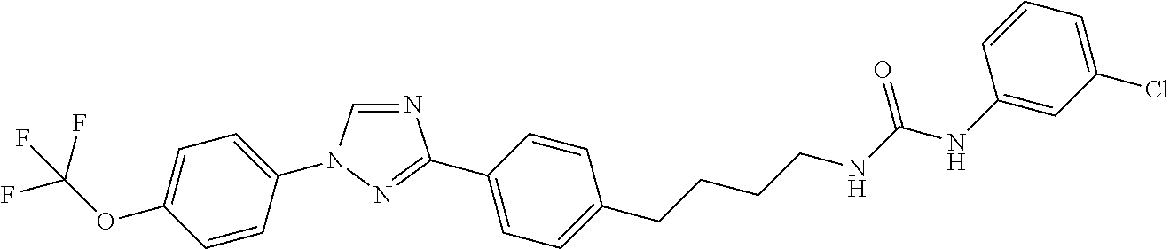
N1=CN(C2=CC=C(OC(F)(F)F)C=C2)N=C1C1=CC=C(CCCCNC(=O)NC2=CC(Cl)=CC=C2)C=C1
